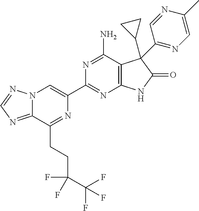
C12=NC=NN1C=C(C1=NC3=C(C(N)=N1)C(C1CC1)(C1=NC=C(C)N=C1)C(=O)N3)N=C2CCC(F)(C(F)(F)F)F
